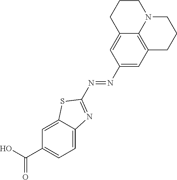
C1(N=NC2=NC3=CC=C(C(O)=O)C=C3S2)=CC2=C3C(=C1)CCCN3CCC2
